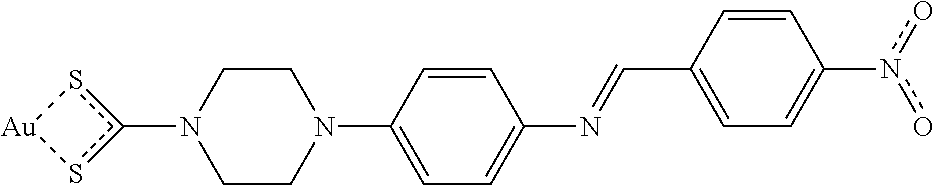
C1CN(C2=CC=C(N=CC3=CC=C(n(o)o)C=C3)C=C2)CCN1c1s[Au]s1
